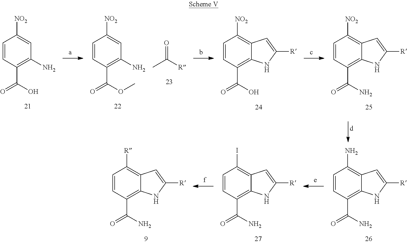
C1=CC(C(N)=O)=C2C(=C1[R])C=C([R])N2.C1=CC(C(N)=O)=C2C(=C1I)C=C([R])N2.C1=CC(C(N)=O)=C2C(=C1N)C=C([R])N2.O=C([R])C.C1=CC(C(OC)=O)=C(N)C=C1[NO2].C1=CC(C(O)=O)=C(N)C=C1[NO2].C1=CC(C(O)=O)=C2C(=C1[NO2])C=C([R])N2.C1=CC(C(N)=O)=C2C(=C1[NO2])C=C([R])N2
